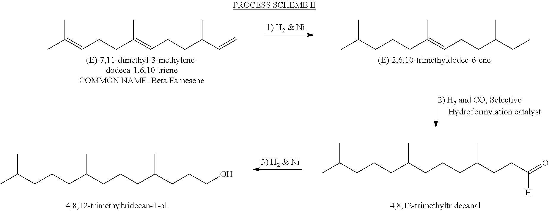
CC(CCCC(=CCCC(CC)C)C)C.CC(=CCCC(=CCCC(C=C)C)C)C.CC(CCCC(CCCC(CCCO)C)C)C.CC(CCCC(CCCC(CCC(=O)[H])C)C)C
